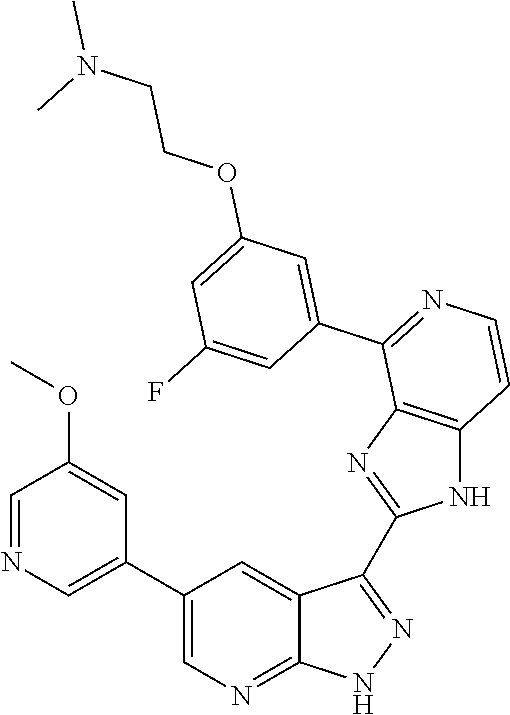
C1=NC=C(C2=CN=C3C(=C2)C(C2=NC4=C(N2)C=CN=C4C2=CC(OCCN(C)C)=CC(F)=C2)=N[N H]3)C=C1OC
